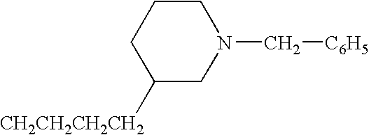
C1C([CH2CH2CH2CH2])CN(C[C6H5])CC1
